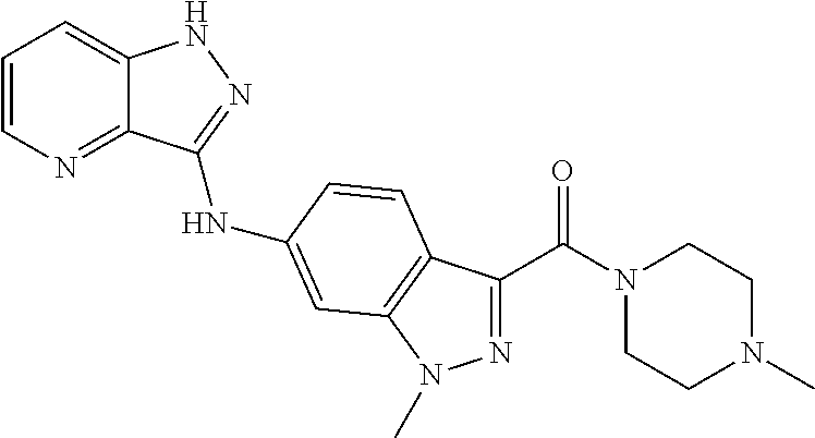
C1=CN=C2C(=C1)NN=C2NC1=CC2=C(C(C(N3CCN(C)CC3)=O)=NN2C)C=C1
